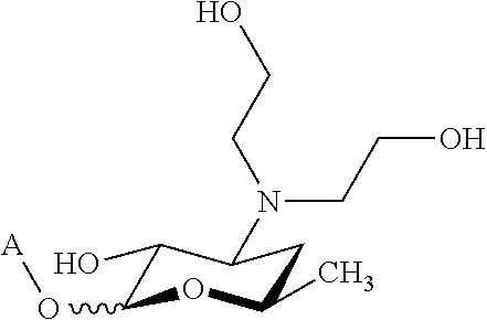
C1(O)C(O[A])OC(C)CC1N(CCO)CCO
